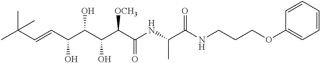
CC(C)(C=CC(O)C(O)C(O)C([OCH3])C(=O)NC(C)C(=O)NCCCOC1=CC=CC=C1)C
